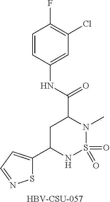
S1C(C2NS(=O)(=O)N(C)C(C(NC3=CC(Cl)=C(F)C=C3)=O)C2)=CC=N1.[HBV-CSU-057]
